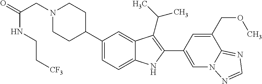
N1(CC(=O)NCC[CF3])CCC(C2=CC=C3C(=C2)C(C(C)C)=C(C2=CN4C(=NC=N4)C(COC)=C2)N3)CC1
